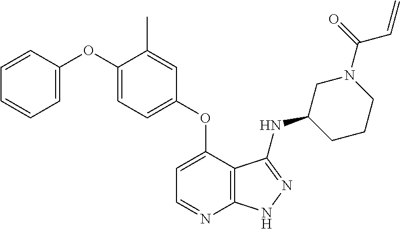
C1(C)=CC(OC2=CC=NC3=C2C(NC2CCCN(C(C=C)=O)C2)=NN3)=CC=C1OC1=CC=CC=C1
